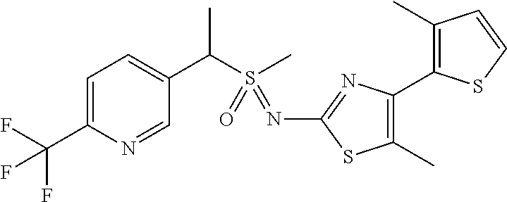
C1=C(C(F)(F)F)N=CC(C(S(C)(=O)=NC2=NC(C3=C(C)C=CS3)=C(C)S2)C)=C1
